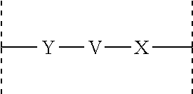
C([Y][V][X]C(C)C)(C)C
